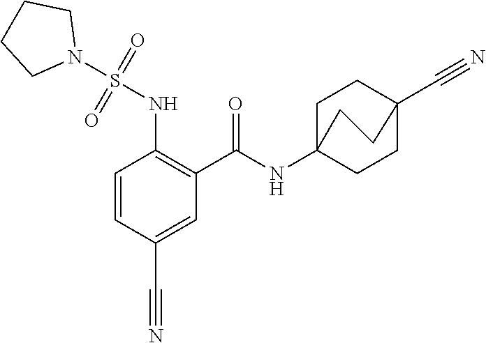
C1=CC(C#N)=CC(C(=O)NC23CCC(C#N)(CC2)CC3)=C1NS(N1CCCC1)(=O)=O
